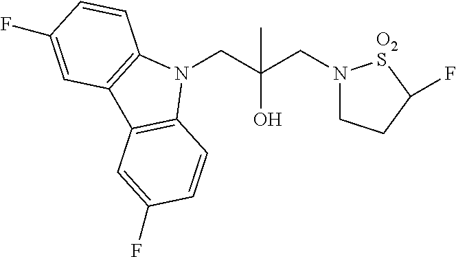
N1(CC(CN2CCC(F)[O2S]2)(O)C)C2=C(C3=C1C=CC(F)=C3)C=C(F)C=C2
